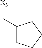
[X3]CC1CCCC1
